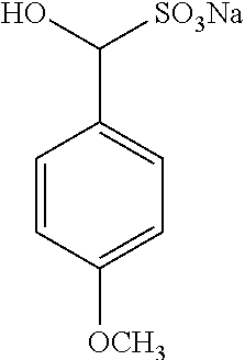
C1=CC([OCH3])=CC=C1C(O)[SO3Na]
